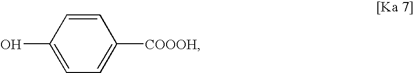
OC1=CC=C([COOOH])C=C1
